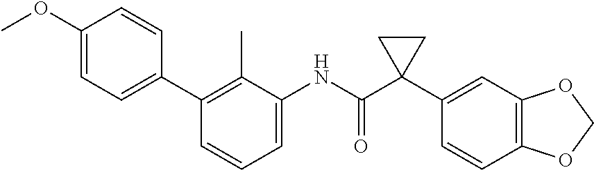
C1=C(NC(C2(C3=CC4=C(C=C3)OCO4)CC2)=O)C(C)=C(C2=CC=C(OC)C=C2)C=C1
